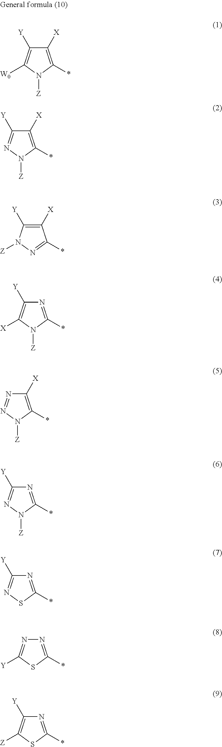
N1=C(*)N([Z])C([X])=C1[Y].C1([X])=C(*)N([Z])N=N1.C1([X])=C(*)N([Z])C([W0])=C1[Y].C1([X])=C(*)N([Z])N=C1[Y].C1([X])=C([Y])N([Z])N=C1*.N1=C(*)N([Z])N=C1[Y].N1=C(*)SN=C1[Y].N1=C(*)SC([Y])=N1.N1=C(*)SC([Z])=C1[Y]
